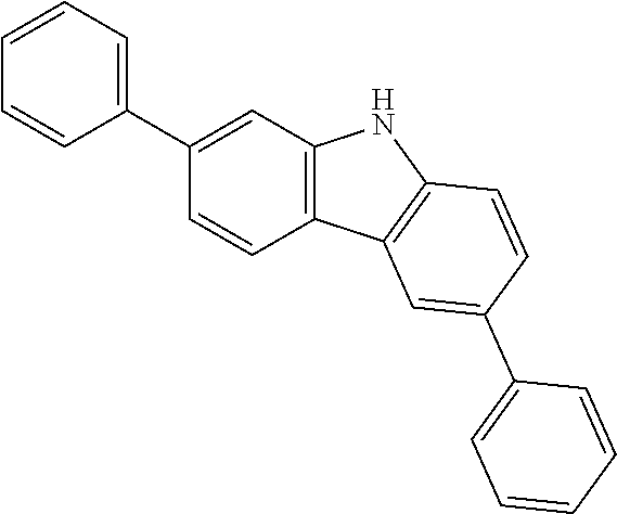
C1(C2=CC=CC=C2)=CC2=C(C=C1)C1=C(N2)C=CC(C2=CC=CC=C2)=C1
